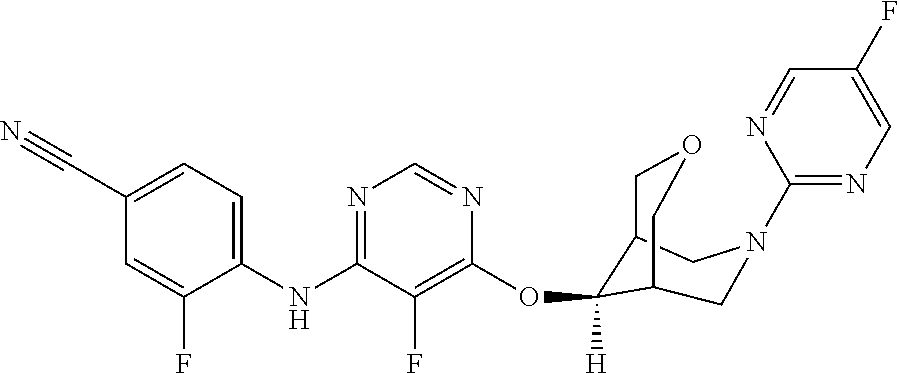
C1(NC2=NC=NC(OC3([H])C4COCC3CN(C3=NC=C(F)C=N3)C4)=C2F)=CC=C(C#N)C=C1F
